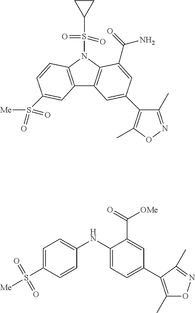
C12=C(N(S(=O)(C3CC3)=O)C3=C1C=C(C1=C(C)ON=C1C)C=C3C(=O)N)C=CC(S(=O)(=O)[Me])=C2.C1=C(S(=O)(=O)[Me])C=CC(NC2=CC=C(C3=C(C)ON=C3C)C=C2C(=O)[OMe])=C1
